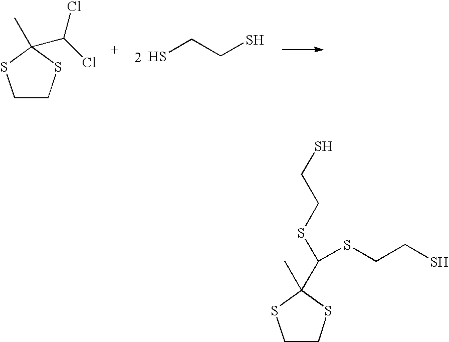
SCCS.C1CSC(C)(C(Cl)Cl)S1.C1CSC(C)(C(SCCS)SCCS)S1
